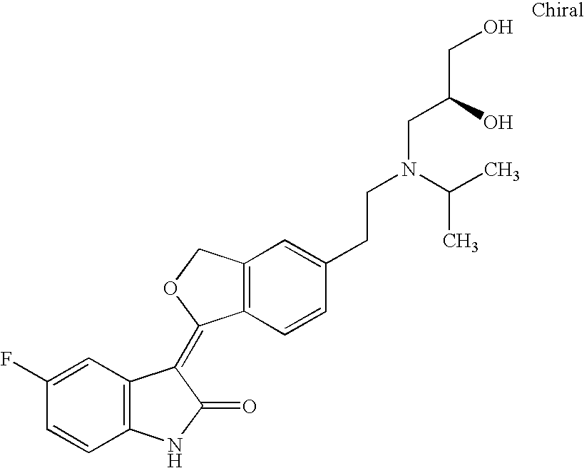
C1=C(F)C=CC2=C1C(=C1C3=C(CO1)C=C(CCN(CC(CO)O)C(C)C)C=C3)C(=O)N2
